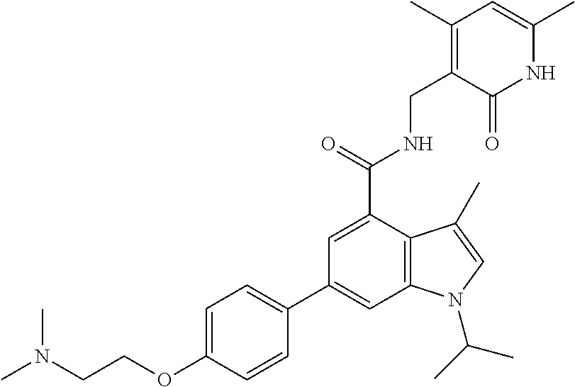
N1C(C)=CC(C)=C(CNC(C2=CC(C3=CC=C(OCCN(C)C)C=C3)=CC3=C2C(C)=CN3C(C)C)=O)C1=O
